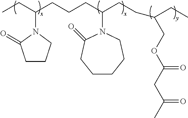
CCC(CCCC(CCC(CC)COC(=O)CC(=O)C)N1C(=O)CCCCC1)N1C(=O)CCC1
